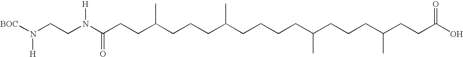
[BOC]N([H])CCN(C(CCC(CCCC(CCCCC(CCCC(C)CCC(O)=O)C)C)C)=O)[H]
